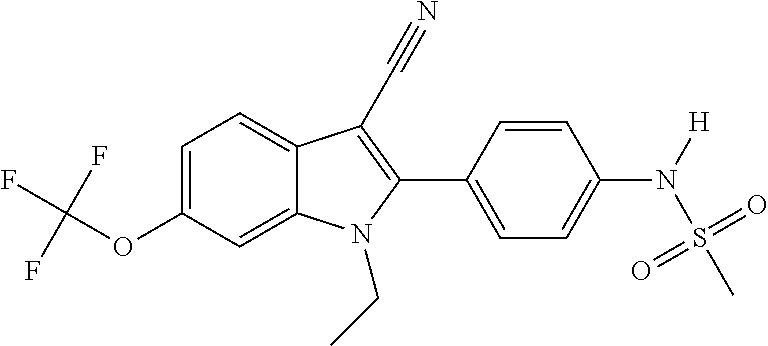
C1=C2C(=CC=C1OC(F)(F)F)C(C#N)=C(C1=CC=C(N([H])S(C)(=O)=O)C=C1)N2CC
